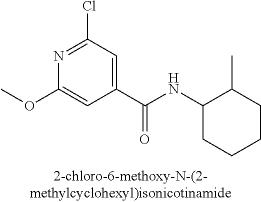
C1(Cl)=NC(OC)=CC(C(NC2CCCCC2C)=O)=C1
